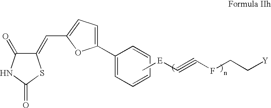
C1(=CC2=CC=C(C3=CC=CC=C3)O2)C(=O)NC(=O)S1.C[E]C#CFCC[Y]
